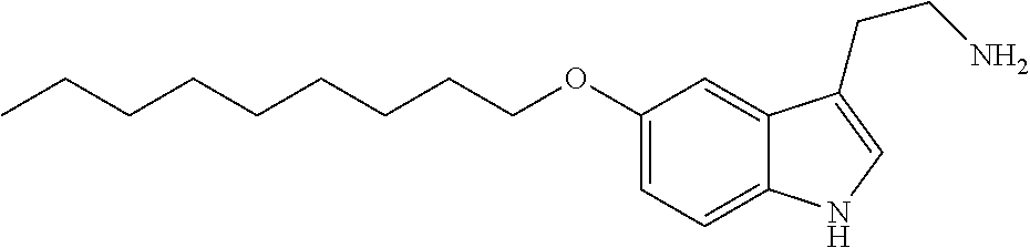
CCCCCCCCCOC1=CC=C2C(=C1)C(CCN)=CN2
